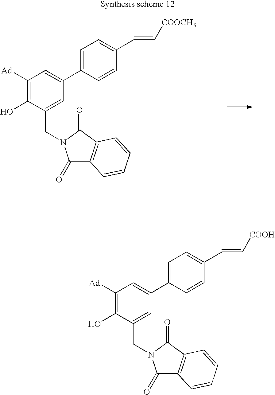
C1([Ad])=C(O)C(CN2C(=O)C3=C(C2=O)C=CC=C3)=CC(C2=CC=C(C=C[COOCH3])C=C2)=C1.C1([Ad])=C(O)C(CN2C(=O)C3=C(C2=O)C=CC=C3)=CC(C2=CC=C(C=C[COOH])C=C2)=C1
